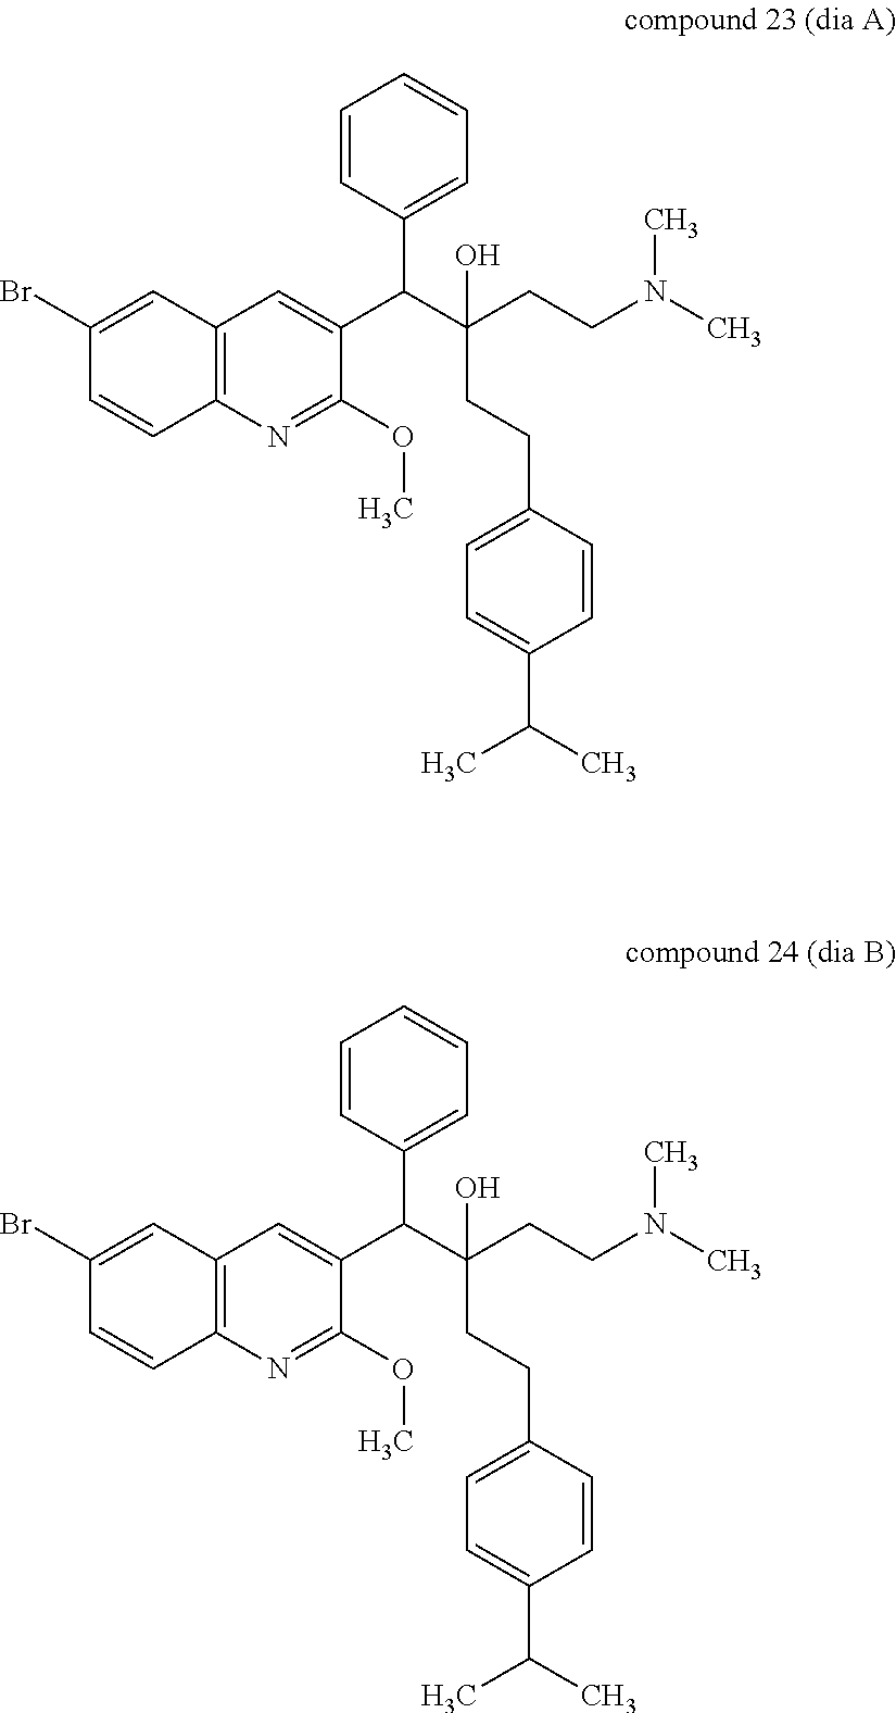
C1(Br)=CC2=C(C=C1)N=C(OC)C(C(C(CCN(C)C)(CCC1=CC=C(C(C)C)C=C1)O)C1=CC=CC=C1)=C2.C1(Br)=CC2=C(C=C1)N=C(OC)C(C(C(CCN(C)C)(CCC1=CC=C(C(C)C)C=C1)O)C1=CC=CC=C1)=C2
